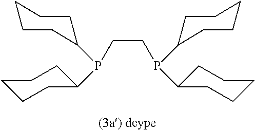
C(CP(C1CCCCC1)C1CCCCC1)P(C1CCCCC1)C1CCCCC1
